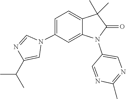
N1=CN(C2=CC=C3C(=C2)N(C2=CN=C(C)N=C2)C(=O)C3(C)C)C=C1C(C)C
